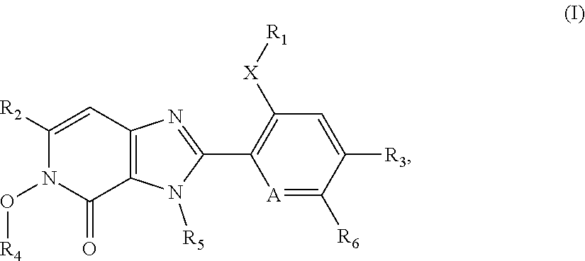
O=C1N(O[R4])C([R2])=CC2=C1N([R5])C(C1=C([X][R1])C=C([R3])C([R6])=[A]1)=N2
